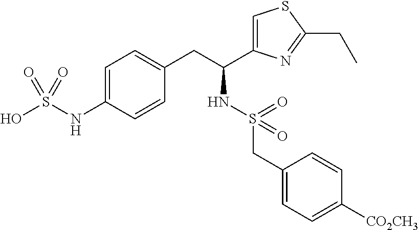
C1=C(NS(O)(=O)=O)C=CC(CC(NS(=O)(CC2=CC=C([CO2CH3])C=C2)=O)C2=CSC(CC)=N2)=C1
